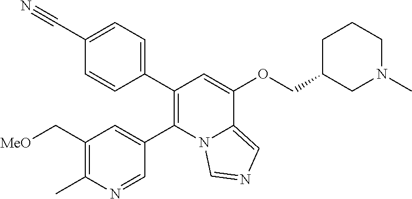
C1(C)=C(C[MeO])C=C(C2=C(C3=CC=C(C#N)C=C3)C=C(OCC3CCCN(C)C3)C3=CN=CN23)C=N1
